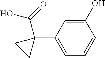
C1(O)=CC(C2(C(O)=O)CC2)=CC=C1
